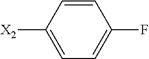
C1=CC([X2])=CC=C1F
